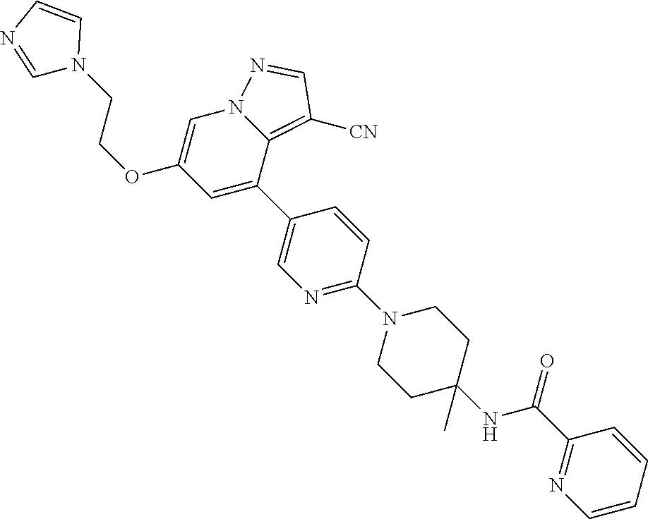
C(OC1=CN2C(=C([CN])C=N2)C(C2=CN=C(N3CCC(NC(C4=NC=CC=C4)=O)(C)CC3)C=C2)=C1)CN1C=NC=C1
